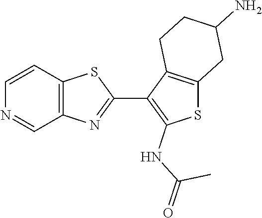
C12=C(C=NC=C1)N=C(C1=C(NC(=O)C)SC3=C1CCC(N)C3)S2
